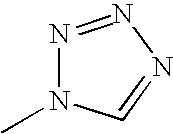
N1=NN=CN1C
